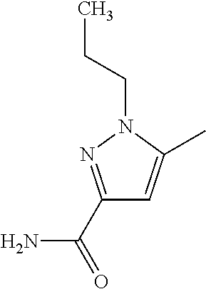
CCCN1N=C(C(=O)N)C=C1C
